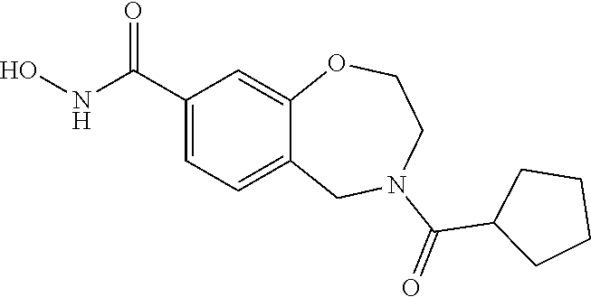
C1(C(NO)=O)=CC=C2C(=C1)OCCN(C(=O)C1CCCC1)C2
